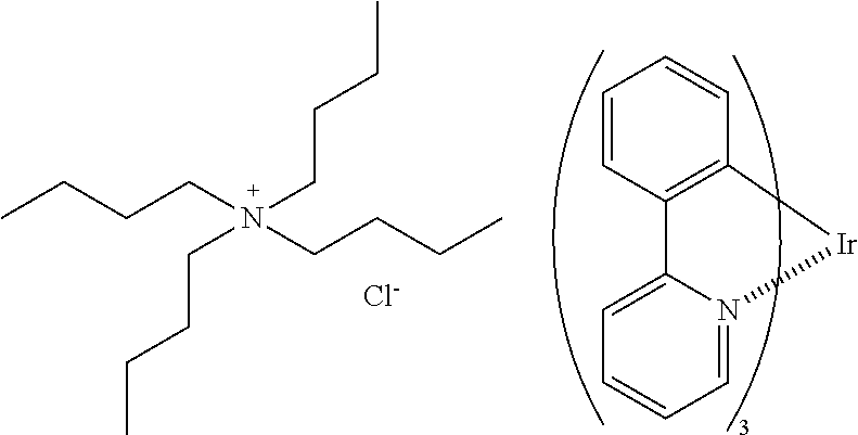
CCCCN(CCCC)(CCCC)CCCC.[Cl-].C1=CC2=C(C=C1)[Ir]N1=CC=CC=C21
